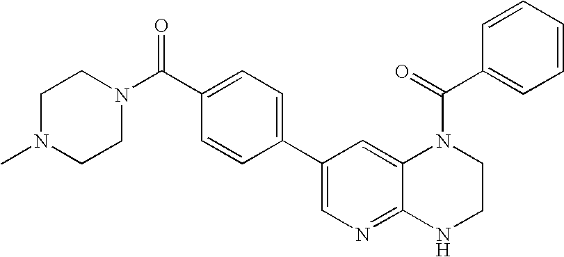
N1(C(C2=CC=C(C3=CN=C4C(=C3)N(C(C3=CC=CC=C3)=O)CCN4)C=C2)=O)CCN(C)CC1
